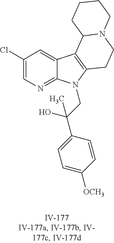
C1(Cl)=CN=C2C(=C1)C1=C(N2CC(C2=CC=C([OCH3])C=C2)(O)C)CCN2C1CCCC2
